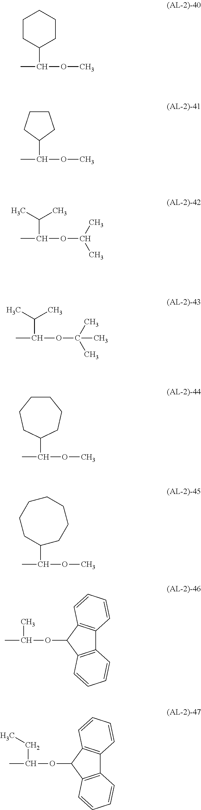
CC(C1CCCCC1)OC.CC(C1CCCCCC1)OC.CC(OC)C1CCCC1.CC(C(C)C)OC(C)C.CC(C(C)C)OC(C)(C)C.CC(C1CCCCCCC1)OC.CC(C)OC1C2=C(C3=C1C=CC=C3)C=CC=C2.CC(CC)OC1C2=C(C3=C1C=CC=C3)C=CC=C2
